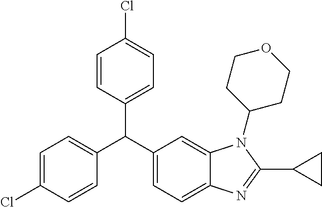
C1=C(Cl)C=CC(C(C2=CC=C3C(=C2)N(C2CCOCC2)C(C2CC2)=N3)C2=CC=C(Cl)C=C2)=C1
